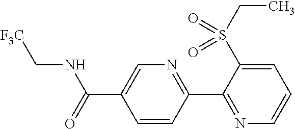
C1=CC(C2=NC=CC=C2S(CC)(=O)=O)=NC=C1C(NC[F3C])=O
